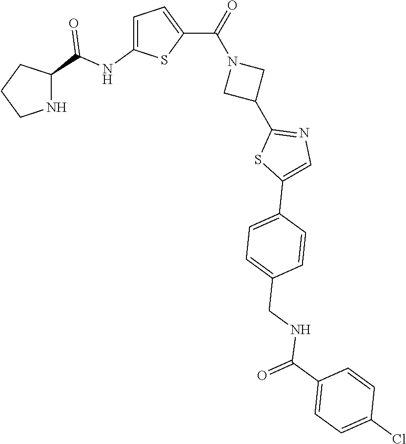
C1CNC(C(NC2=CC=C(C(=O)N3CC(C4=NC=C(C5=CC=C(CNC(C6=CC=C(Cl)C=C6)=O)C=C5)S4)C3)S2)=O)C1
